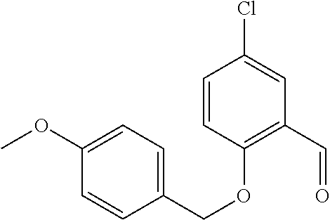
C1=CC(OCC2=CC=C(OC)C=C2)=C(C=O)C=C1Cl
